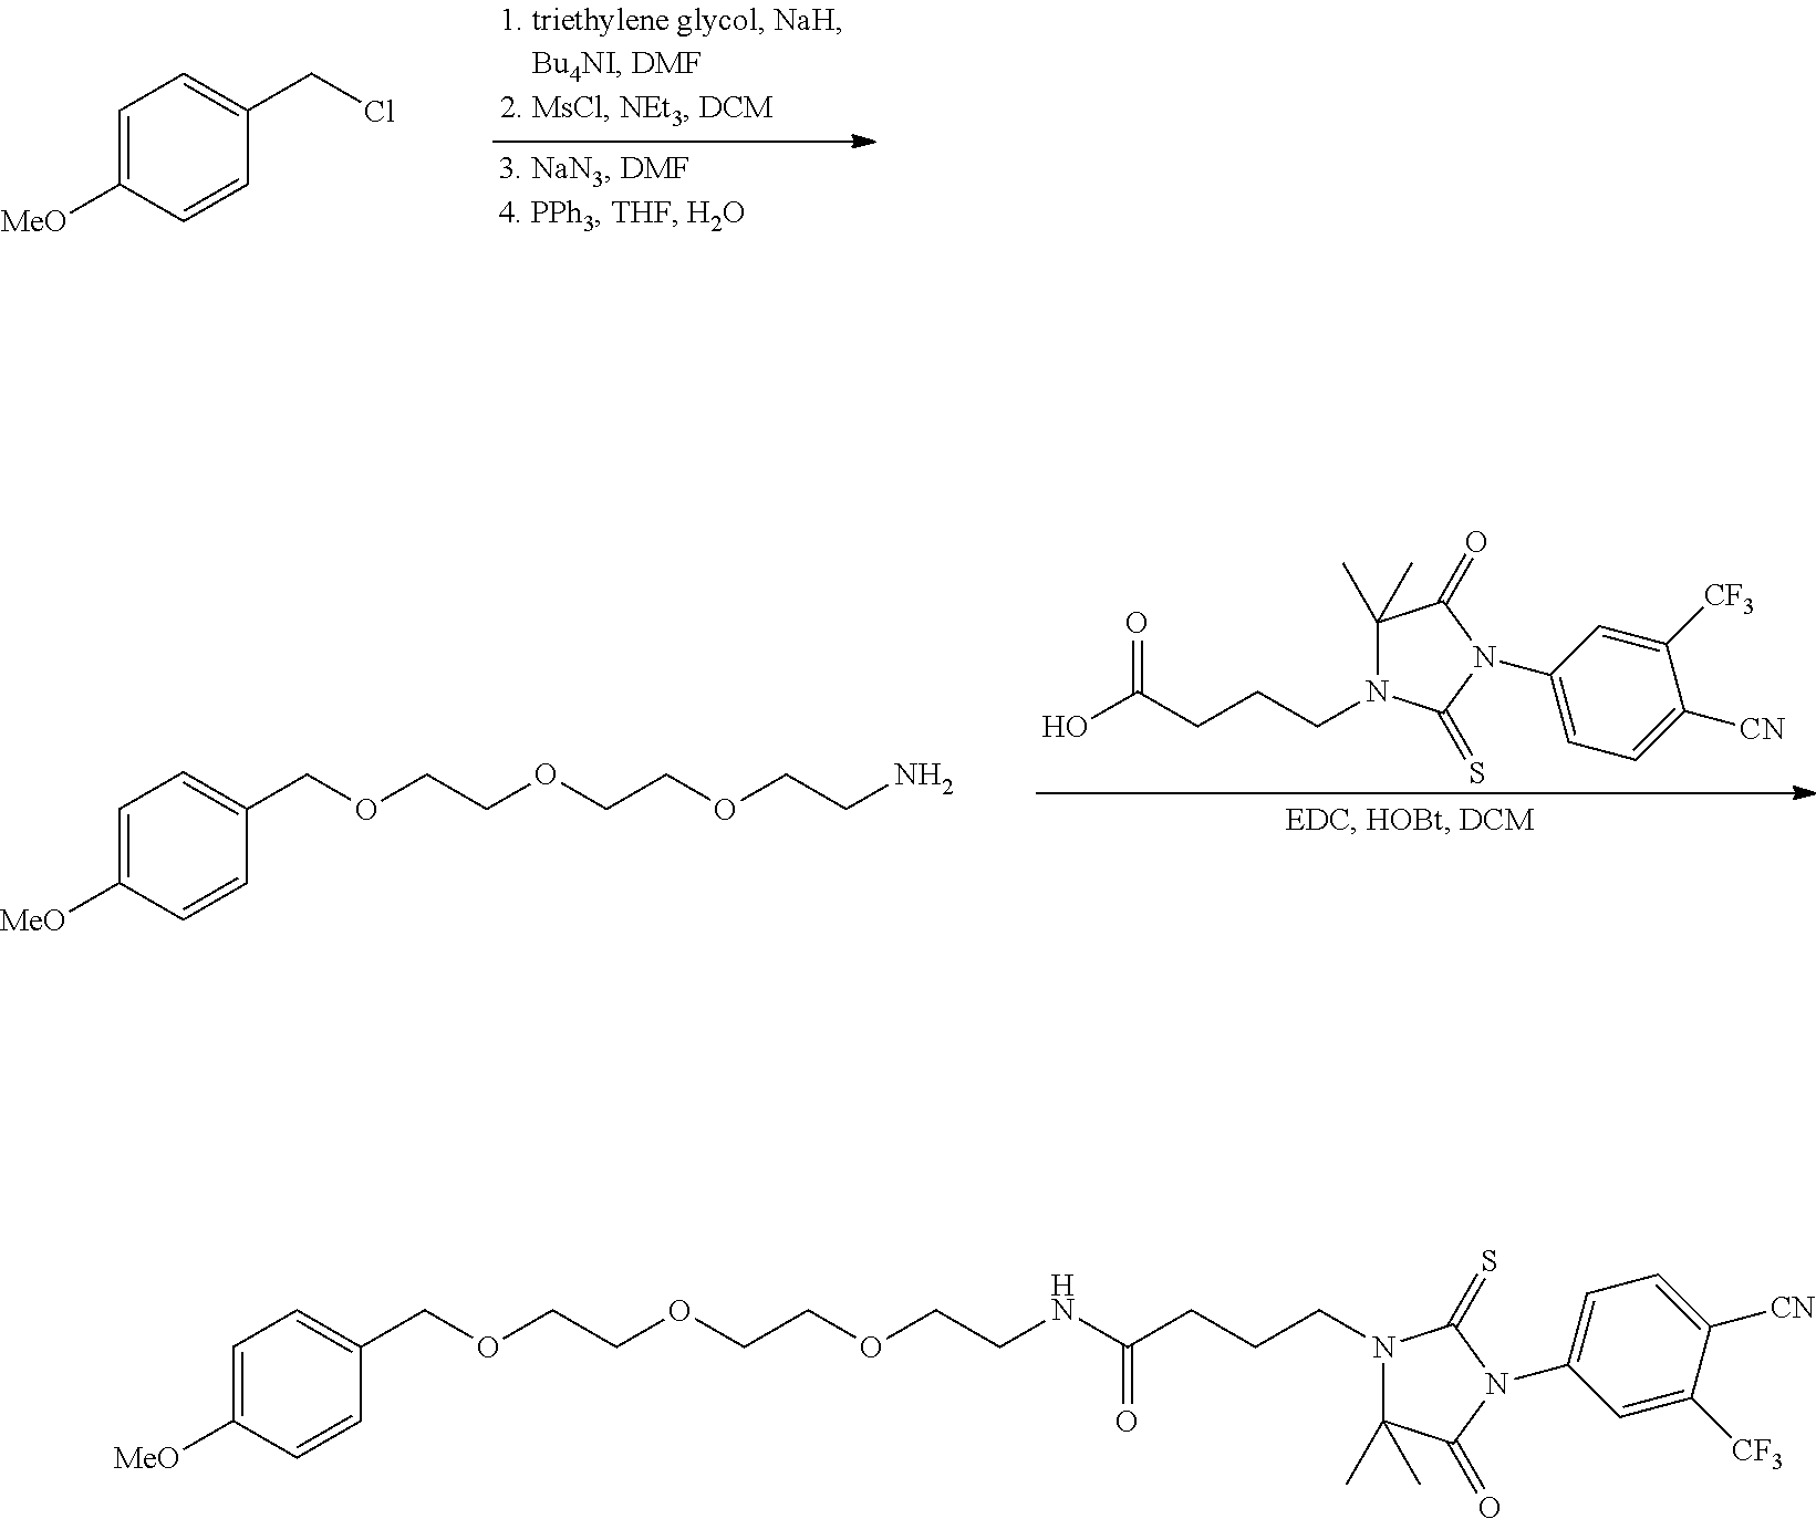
C1(C)(C)N(CCCC(O)=O)C(=S)N(C2=CC=C([CN])C([CF3])=C2)C1=O.C1(COCCOCCOCCN)=CC=C([MeO])C=C1.C1=C([MeO])C=CC(CCl)=C1.C(OCCOCCOCCNC(CCCN1C(C)(C)C(=O)N(C2=CC=C([CN])C([CF3])=C2)C1=S)=O)C1=CC=C([MeO])C=C1
